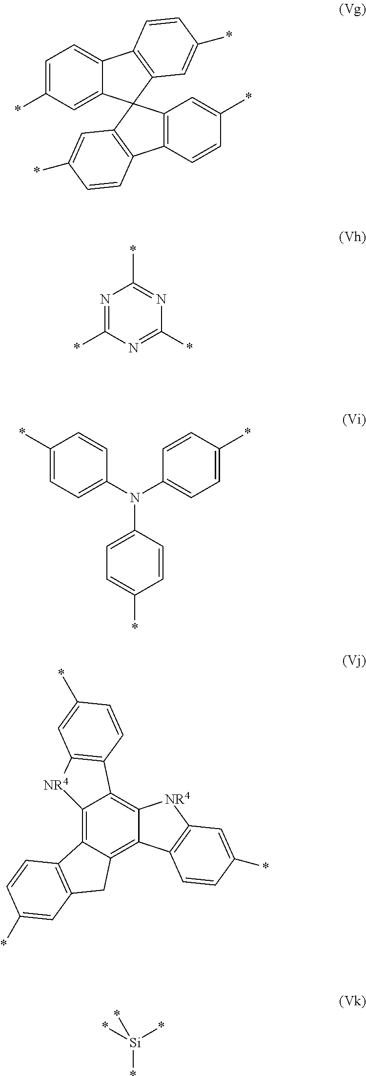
C1=C(*)C=C2C(=C1)C1=C(C=C(*)C=C1)C21C2=C(C=CC(*)=C2)C2=C1C=C(*)C=C2.N1=C(*)N=C(*)N=C1*.C1(*)=CC=C(N(C2=CC=C(*)C=C2)C2=CC=C(*)C=C2)C=C1.C12=C3C(=C4C(=C1C1=C([NR4]2)C=C(*)C=C1)[NR4]C1=C4C=CC(*)=C1)CC1=C3C=CC(*)=C1.*[Si](*)(*)*
